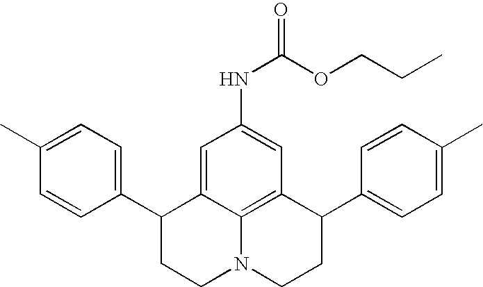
C1(C)=CC=C(C2CCN3C4=C(C(C5=CC=C(C)C=C5)CC3)C=C(NC(=O)OCCC)C=C24)C=C1
